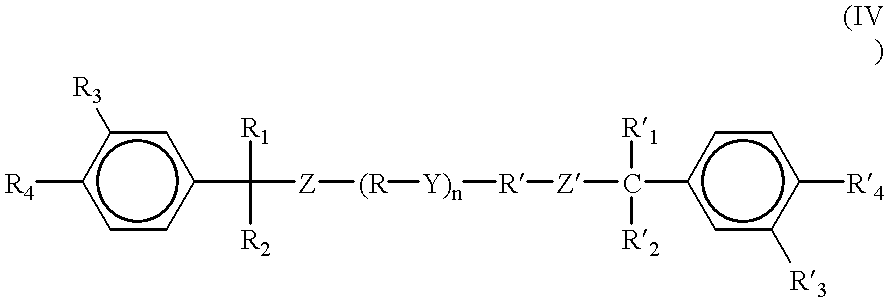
c1([R4])ccc(C([R1])([R2])[Z][(R][Y)n][R][Z]C([R1])([R2])c2cc([R3])c([R4])cc2)cc1[R3]
